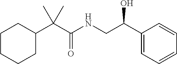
C1CC(C(C(NCC(C2=CC=CC=C2)O)=O)(C)C)CCC1
